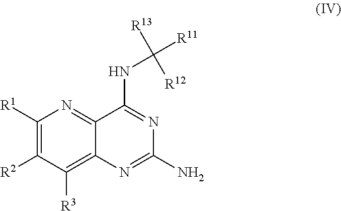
C1([R1])=C([R2])C([R3])=C2C(=N1)C(NC([R12])([R13])[R11])=NC(N)=N2
